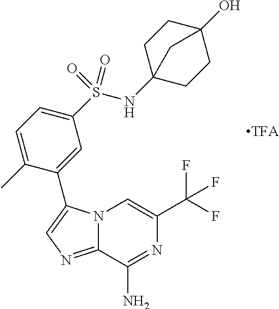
N12C(=NC=C1C1=CC(S(=O)(=O)NC34CCC(O)(CC3)C4)=CC=C1C)C(N)=NC(C(F)(F)F)=C2
